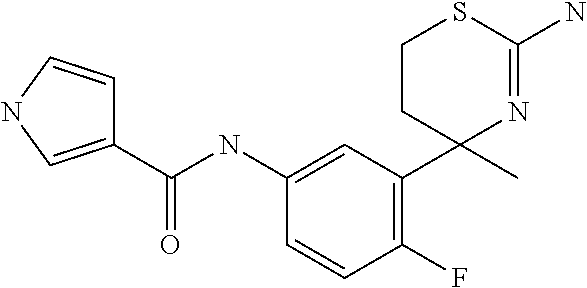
C1(NC(C2=CNC=C2)=O)=CC(C2(C)N=C(N)SCC2)=C(F)C=C1
